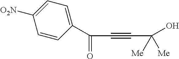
C(C#CC([Me])(O)[Me])(C1=CC=C([O2N])C=C1)=O
